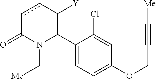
C1(C2=C([Y])ccC(=O)N2C[Me])=CC=C(OCC#C[Me])C=C1Cl
